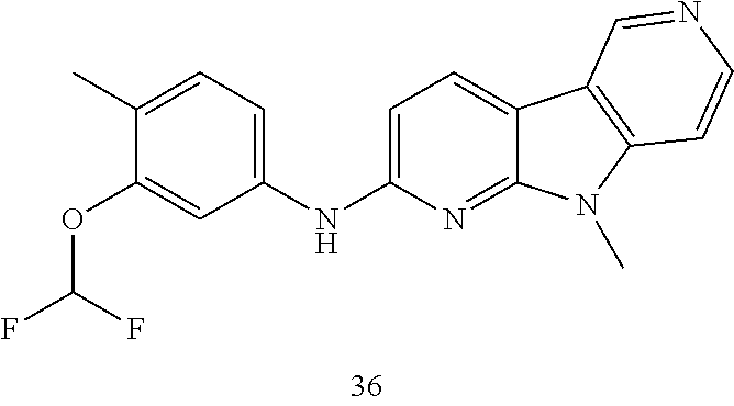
C1=C(NC2=CC=C(C)C(OC(F)F)=C2)N=C2C(=C1)C1=C(N2C)C=CN=C1
